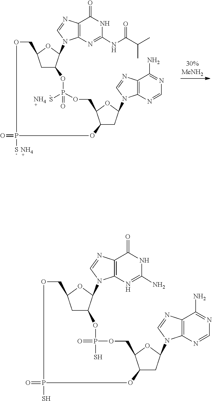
C1=NC2=C(N1C1C3CC(COP(S)(=O)OC4CC(N5C=NC6=C5N=CN=C6N)OC4COP(=O)(S)O3)O1)N=C(N)NC2=O.C1=NC2=C(N1C1C3CC(COP(S)(=O)OC4CC(N5C=NC6=C5N=CN=C6N)OC4COP(=O)(S)O3)O1)N=C(NC(C(C)C)=O)NC2=O.N.N
